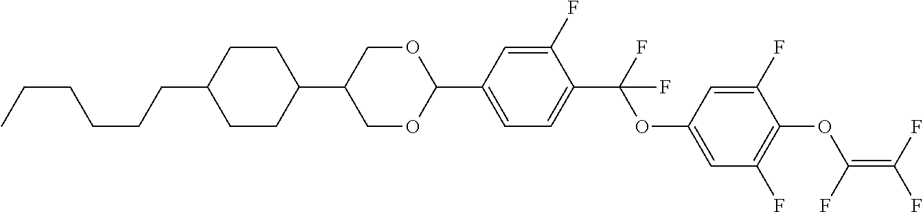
C1(C2=CC=C(C(F)(OC3=CC(F)=C(OC(F)=C(F)F)C(F)=C3)F)C(F)=C2)OCC(C2CCC(CCCCCC)CC2)CO1
